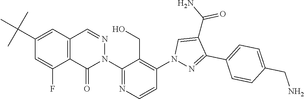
C12=C(C=NN(C3=NC=CC(N4N=C(C5=CC=C(CN)C=C5)C(C(N)=O)=C4)=C3CO)C1=O)C=C(C(C)(C)C)C=C2F
